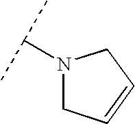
N1(C(C)C)CC=CC1
